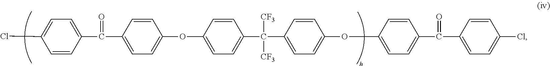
C1=CC(C(C2=CC=C(OC3=CC=C(C(C4=CC=C(OC5=CC=C(C(C6=CC=C(Cl)C=C6)=O)C=C5)C=C4)([CF3])[CF3])C=C3)C=C2)=O)=CC=C1Cl
